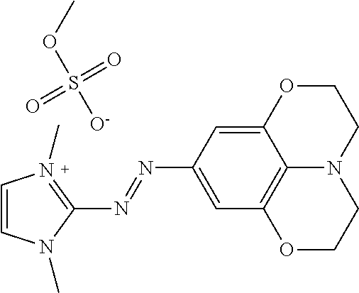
C12=C3C=C(N=NC4=N(C)C=CN4C)C=C1OCCN2CCO3.O(S([O-])(=O)=O)C
